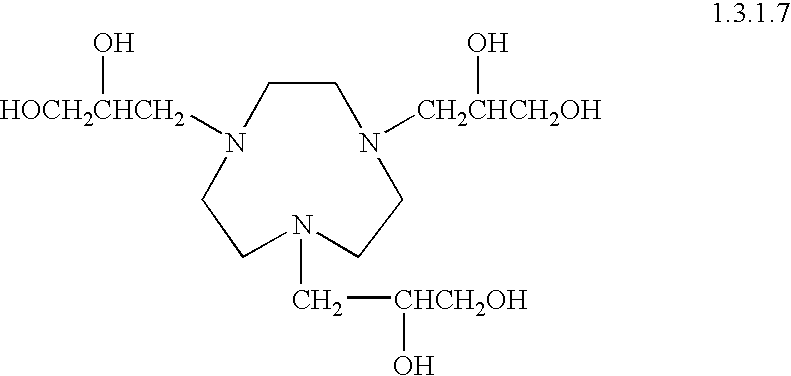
C1CN([CH2CHCH2OH]O)CCN(C[CHCH2OH]O)CCN1[HOCH2CHCH2]O
